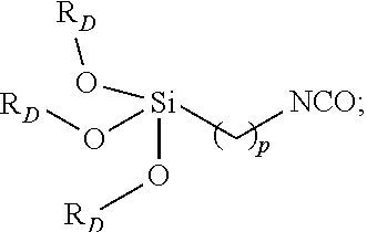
[RD]O[Si](C[NCO])(O[RD])O[RD]
